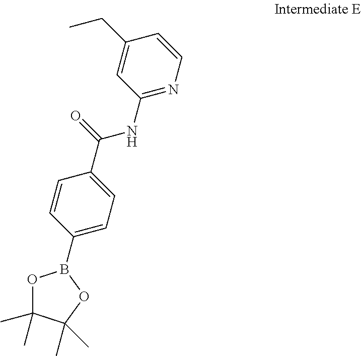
C1(B2OC(C)(C)C(C)(C)O2)=CC=C(C(=O)NC2=NC=CC(CC)=C2)C=C1
